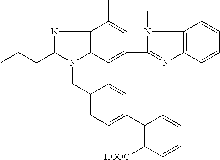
CCCC1=NC2=C(N1CC1=CC=C(C3=C([HOOC])C=CC=C3)C=C1)C=C(C1=NC3=C(N1C)C=CC=C3)C=C2C
